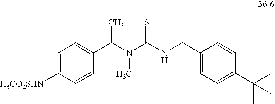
C1(C(N(C(NCC2=CC=C(C(C)(C)C)C=C2)=S)C)C)=CC=C([H3CO2SHN])C=C1
